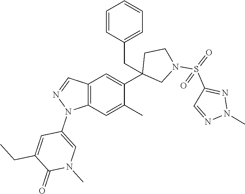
C12=C(C=C(C)C(C3(CC4=CC=CC=C4)CN(S(=O)(C4=NN(C)N=C4)=O)CC3)=C1)N(C1=CN(C)C(=O)C(CC)=C1)N=C2
